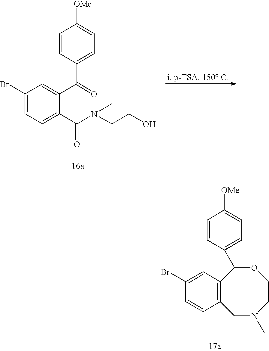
C1(Br)=CC=C(C(N(CCO)C)=O)C(C(=O)C2=CC=C([OMe])C=C2)=C1.C12=C(C=C(Br)C=C1)C(C1=CC=C([OMe])C=C1)OCCN(C)C2
